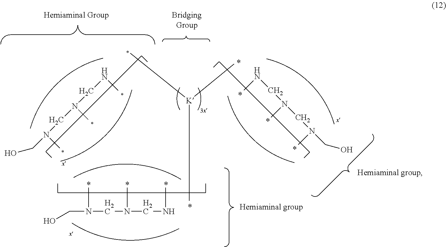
OCN(CN(CNC)C)C.C(N(CN(CNC)C)C)O.C[K](C)C.N(CN(CN(CO)C)C)C
